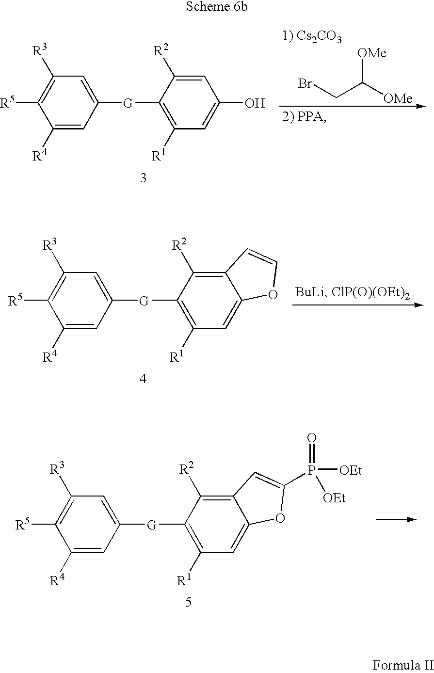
C1([R3])=C([R5])C([R4])=CC([G]C2=C([R1])C=C(O)C=C2[R2])=C1.BrCC([OMe])[OMe].C1([R3])=C([R5])C([R4])=CC([G]C2=C([R1])C=C3C(=C2[R2])C=CO3)=C1.C1([R3])=C([R5])C([R4])=CC([G]C2=C([R1])C=C3C(=C2[R2])C=C(P(=O)([OEt])[OEt])O3)=C1
